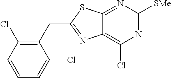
C1(CC2=NC3=C(Cl)N=C([SMe])N=C3S2)=C(Cl)C=CC=C1Cl
